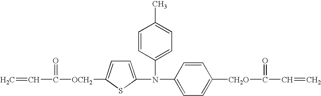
C=CC([OCH2]C1=CC=C(N(C2=CC=C(C)C=C2)C2=CC=C([CH2O]C(C=C)=O)C=C2)S1)=O
